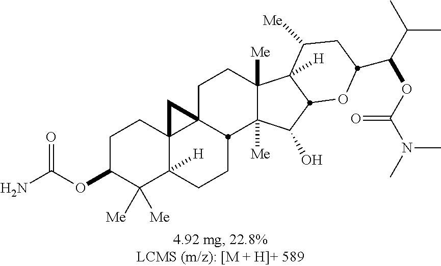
C1(OC(N)=O)C([Me])([Me])C2([H])C3(CC1)C1(CCC4([Me])C([Me])(C(O)C5C4([H])C([Me])CC(C(OC(N(C)C)=O)C(C)C)O5)C1CC2)C3
